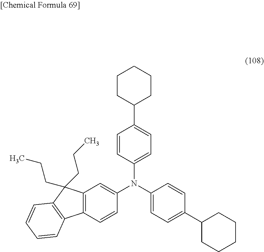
C12=C(C=CC(N(C3=CC=C(C4CCCCC4)C=C3)C3=CC=C(C4CCCCC4)C=C3)=C1)C1=C(C2(CCC)CCC)C=CC=C1
